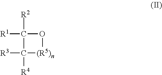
[R3]C1([R4])[(R5)n]OC1([R2])[R1]
